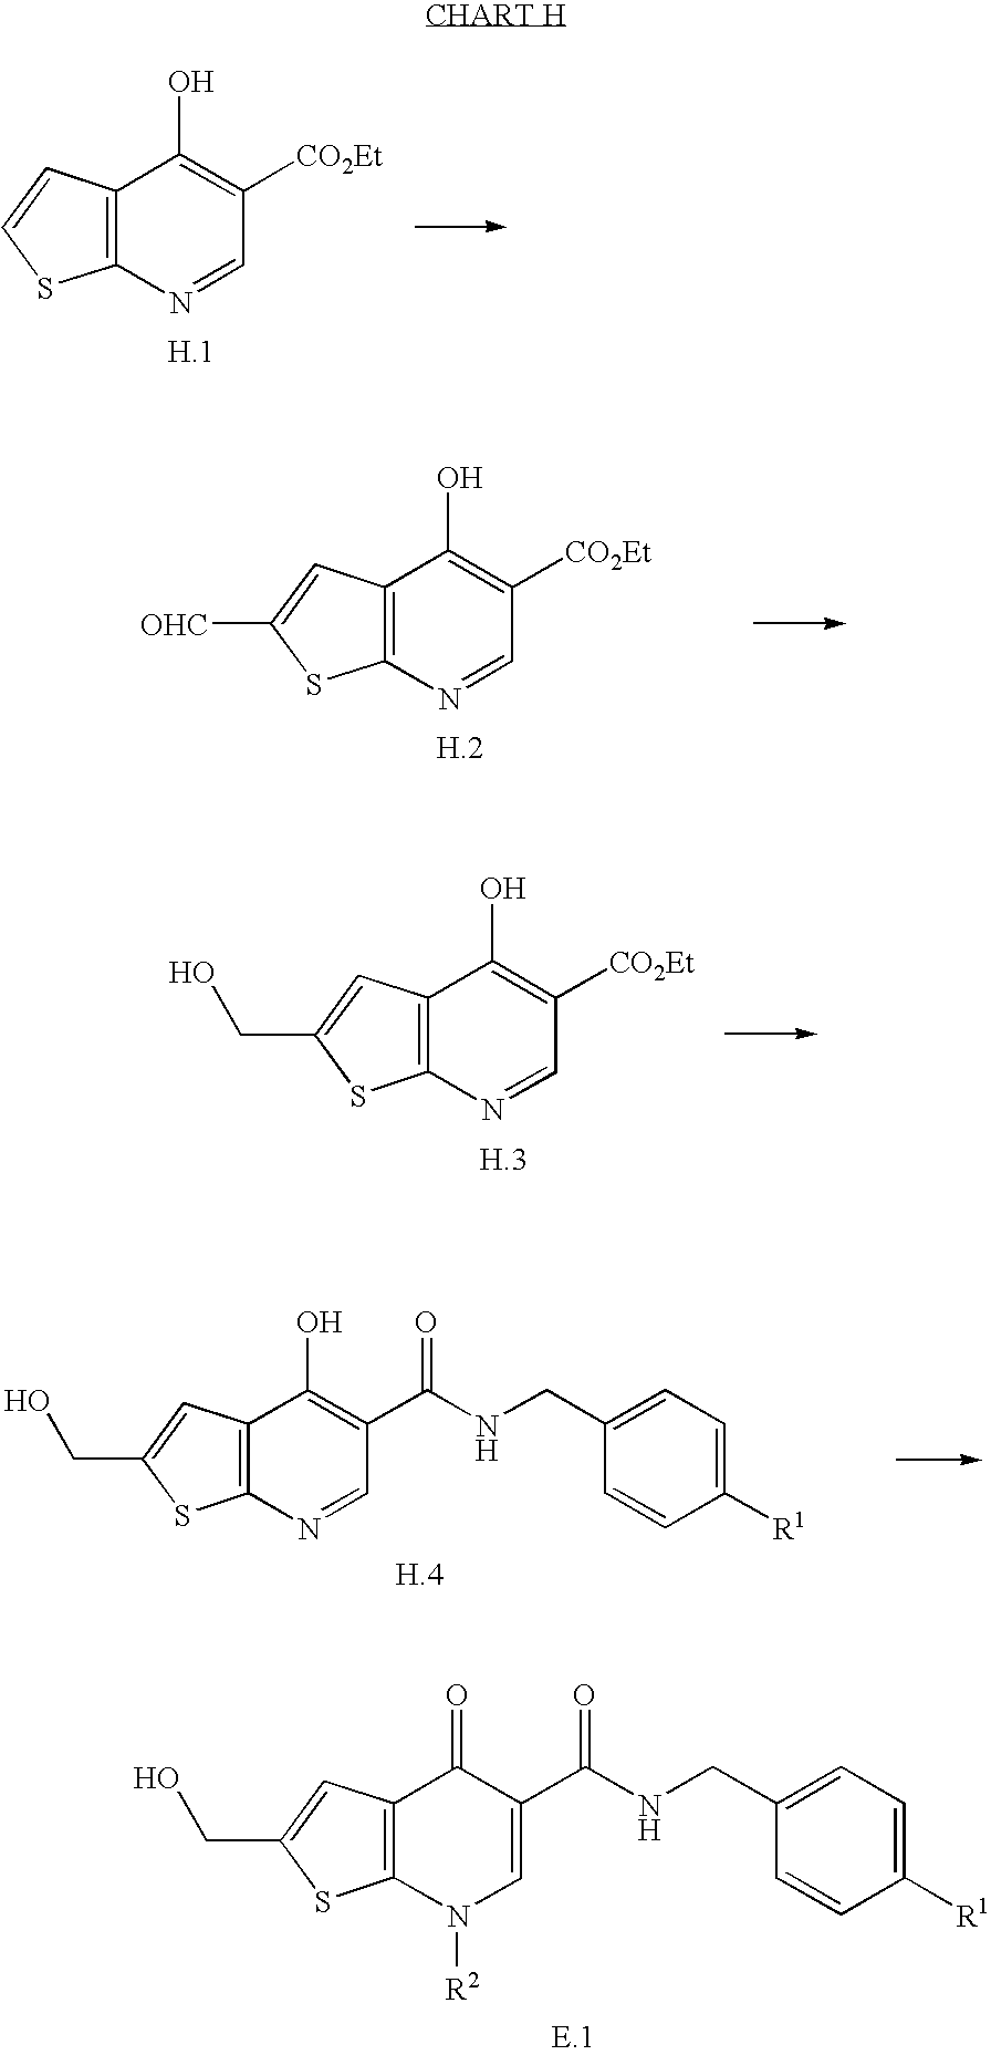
C(O)C1=CC2=C(S1)N([R2])C=C(C(NCC1=CC=C([R1])C=C1)=O)C2=O.C12=C(N=CC([CO2Et])=C1O)SC=C2.C12=C(N=CC([CO2Et])=C1O)SC([OHC])=C2.C12=C(N=CC([CO2Et])=C1O)SC(CO)=C2.C(O)C1=CC2=C(S1)N=CC(C(NCC1=CC=C([R1])C=C1)=O)=C2O
